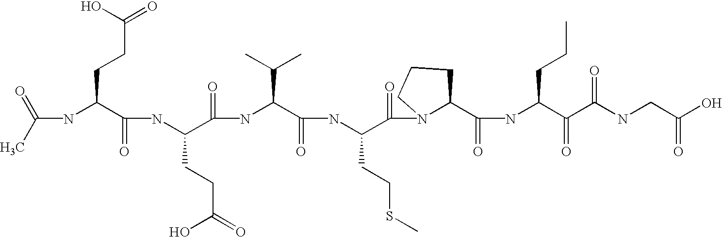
C(NC(C(NC(C(=O)NC(C(=O)NC(C(=O)N1C(C(=O)NC(C(=O)C(NCC(=O)O)=O)CCC)CCC1)CCSC)C(C)C)CCC(=O)O)=O)CCC(=O)O)(C)=O
